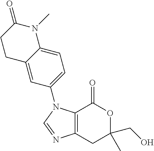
C12=C(CC(CO)(C)OC1=O)N=CN2C1=CC=C2C(=C1)CCC(=O)N2C
